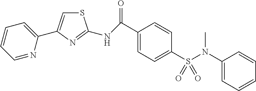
C1(C(=O)NC2=NC(C3=CC=CC=N3)=CS2)=CC=C(S(N(C2=CC=CC=C2)C)(=O)=O)C=C1
